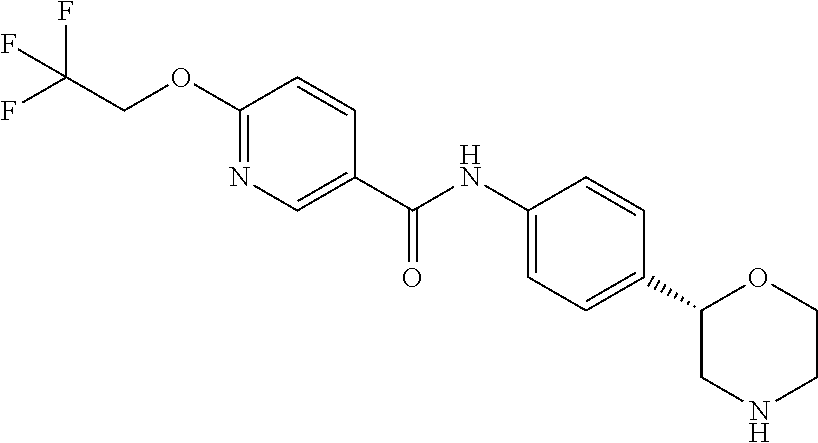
C1(C(NC2=CC=C(C3CNCCO3)C=C2)=O)=CN=C(OCC(F)(F)F)C=C1
